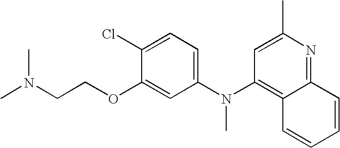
N(CCOC1=CC(N(C2=C3C(=NC(C)=C2)C=CC=C3)C)=CC=C1Cl)(C)C
